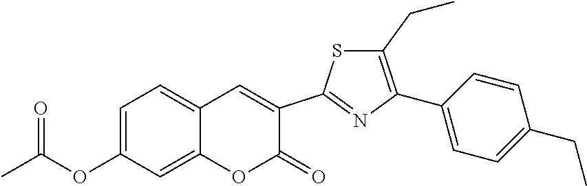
O=C(OC1=CC=C2C(=C1)OC(=O)C(C1=NC(C3=CC=C(CC)C=C3)=C(CC)S1)=C2)C
